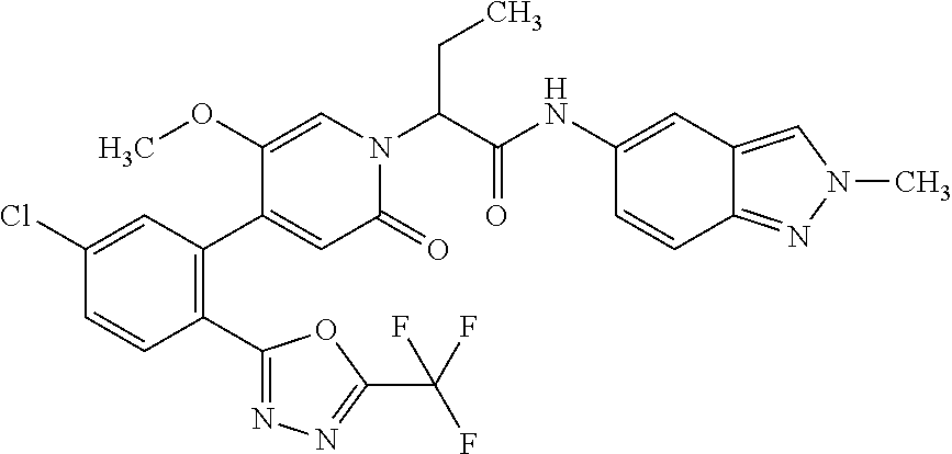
C1(Cl)=CC(C2=CC(=O)N(C(C(NC3=CC4=CN(C)N=C4C=C3)=O)CC)C=C2OC)=C(C2=NN=C(C(F)(F)F)O2)C=C1
